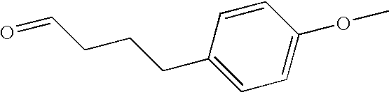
C(CCC1=CC=C(OC)C=C1)C=O
